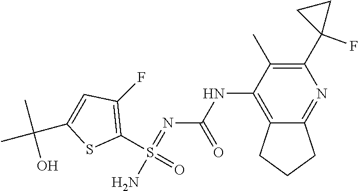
N(C1=C2C(=NC(C3(F)CC3)=C1C)CCC2)C(N=S(N)(C1=C(F)C=C(C(C)(C)O)S1)=O)=O
